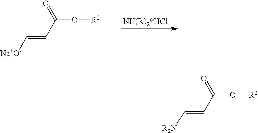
[R2N]C=CC(O[R2])=O.[Na+O-]C=CC(O[R2])=O
